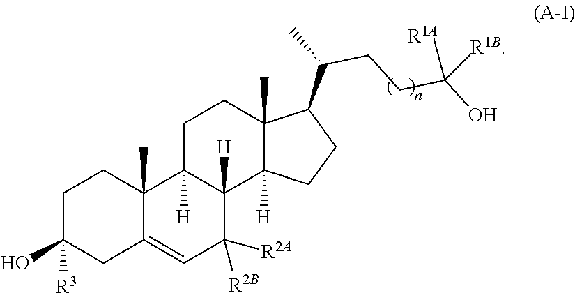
C1=C2CC(O)([R3])CCC2(C)C2([H])CCC3(C)C(C(CCC(O)([R1A])[R1B])C)CCC3([H])C2([H])C1([R2B])[R2A]
